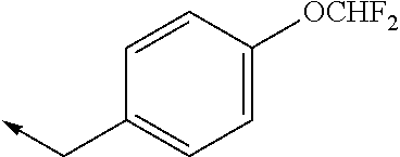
C1=CC([OCHF2])=CC=C1C->C
